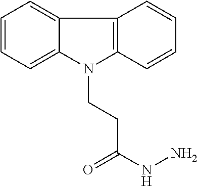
C1=CC=C2C(=C1)C1=C(N2CCC(NN)=O)C=CC=C1
